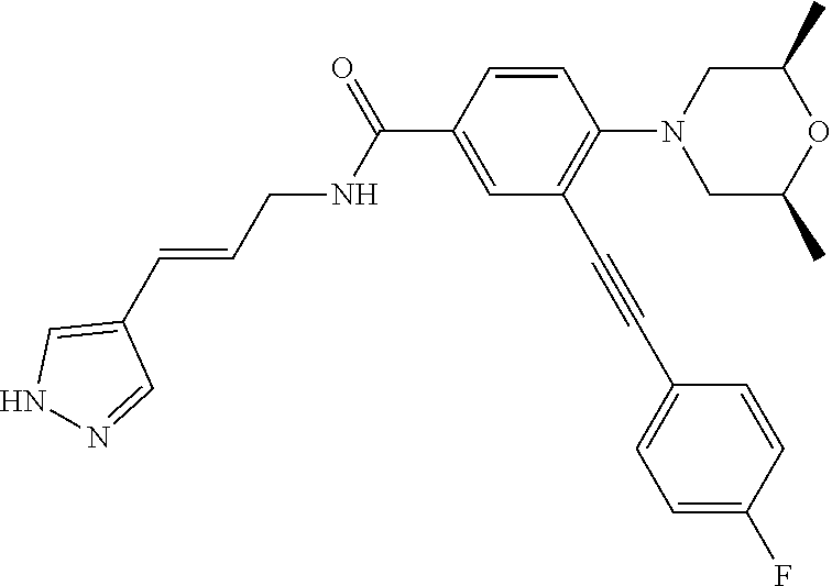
C1=CC(C(=O)NCC=CC2=CNN=C2)=CC(C#CC2=CC=C(F)C=C2)=C1N1CC(C)OC(C)C1
